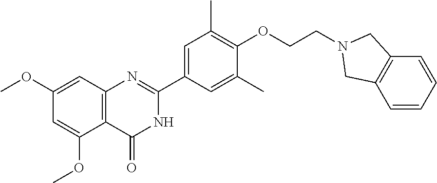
C1(OC)=CC2=C(C(OC)=C1)C(=O)NC(C1=CC(C)=C(OCCN3CC4=C(C3)C=CC=C4)C(C)=C1)=N2
